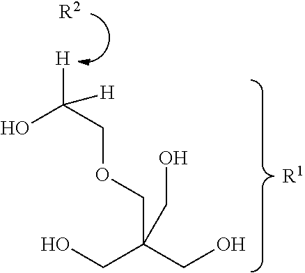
[R1].[R2].OC(COCC(CO)(CO)CO)([H])[H]
